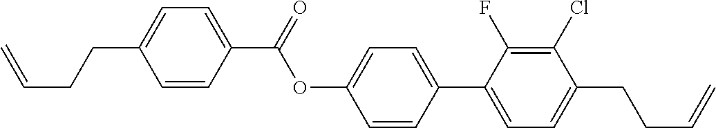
C1=CC(C(=O)OC2=CC=C(C3=CC=C(CCC=C)C(Cl)=C3F)C=C2)=CC=C1CCC=C
